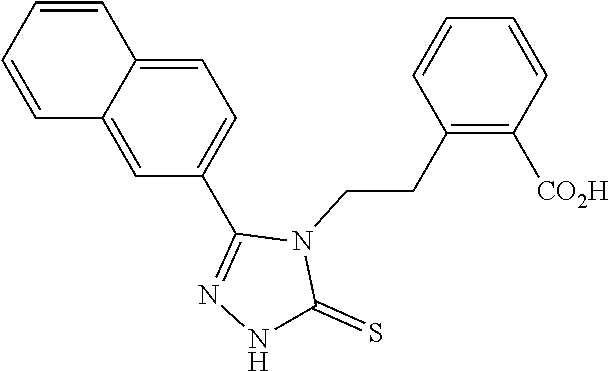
C1=C2C(=CC(C3=NNC(=S)N3CCC3=C([CO2H])C=CC=C3)=C1)C=CC=C2
